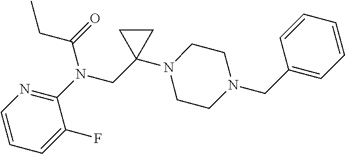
N1=C(N(CC2(N3CCN(CC4=CC=CC=C4)CC3)CC2)C(CC)=O)C(F)=CC=C1
